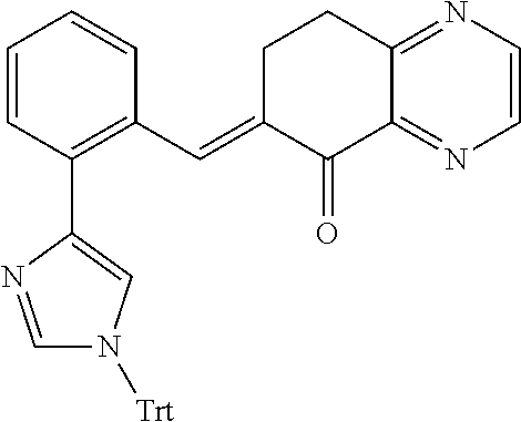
C1=CC(C2=CN([Trt])C=N2)=C(C=C2C(=O)C3=NC=CN=C3CC2)C=C1
